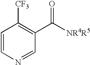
C1=CN=CC(C([NR4R5])=O)=C1[CF3]
